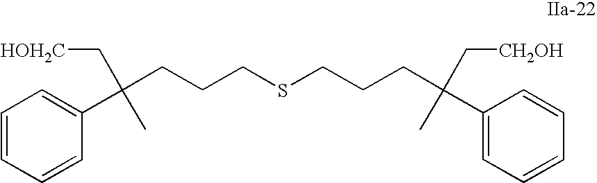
C1(C(CCCSCCCC(C2=CC=CC=C2)(C)C[CH2OH])(C)C[CH2OH])=CC=CC=C1
